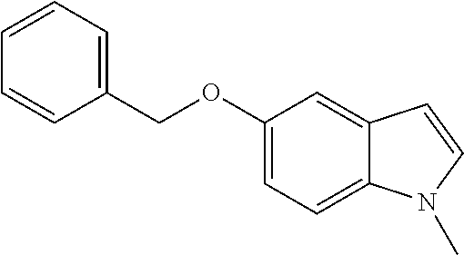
C1=CC=C(COC2=CC=C3C(=C2)C=CN3C)C=C1
